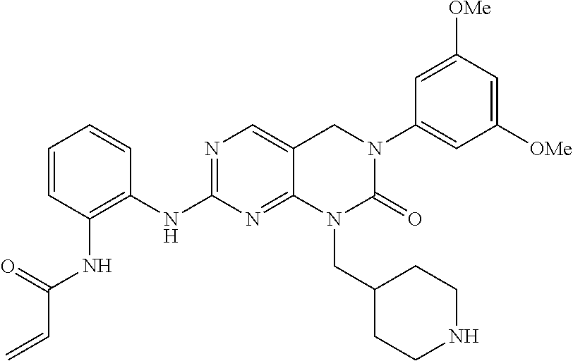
N(C1=NC=C2C(=N1)N(CC1CCNCC1)C(=O)N(C1=CC([OMe])=CC([OMe])=C1)C2)C1=C(NC(=O)C=C)C=CC=C1
